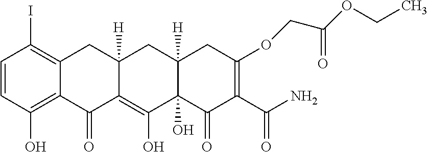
C1=CC(O)=C2C(=C1I)CC1([H])C(=C(O)C3(O)C([H])(C1)CC(OCC(OCC)=O)=C(C(N)=O)C3=O)C2=O
